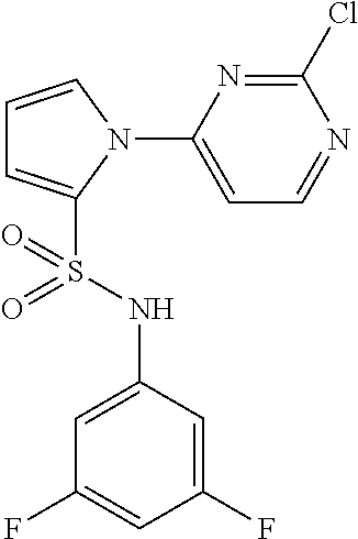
C1=CN(C2=CC=NC(Cl)=N2)C(S(NC2=CC(F)=CC(F)=C2)(=O)=O)=C1
